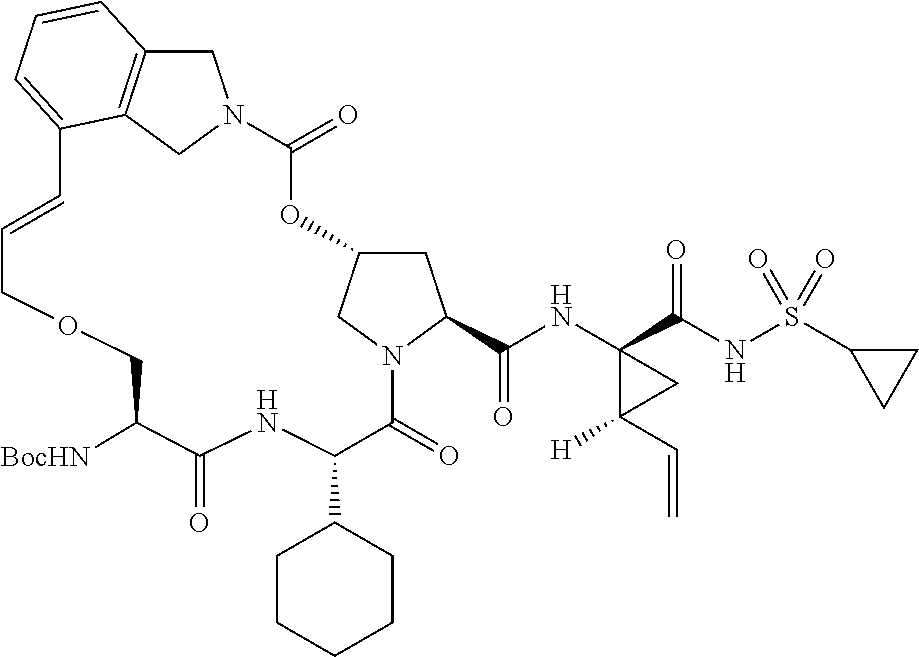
C1C2=C3CN1C(=O)OC1CC(C(NC4(C(NS(C5CC5)(=O)=O)=O)C(C=C)([H])C4)=O)N(C(=O)C(C4CCCCC4)NC(=O)C([BocHN])COCC=CC3=CC=C2)C1
